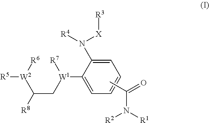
C1=C(N([R4])[X][R3])C([W1](CC([W2]([R5])[R6])[R8])[R7])=CC=C1.CC(=O)N([R1])[R2]
